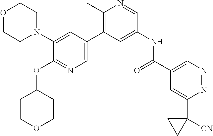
O1CCN(C2=CC(C3=C(C)N=CC(NC(C4=CN=NC(C5([CN])CC5)=C4)=O)=C3)=CN=C2OC2CCOCC2)CC1
